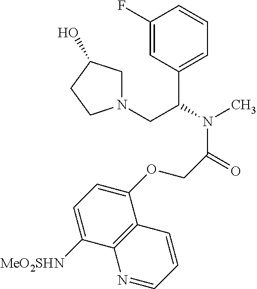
C1(F)=CC(C(N(C)C(=O)COC2=CC=C([MeO2SHN])C3=C2C=CC=N3)CN2CC(O)CC2)=CC=C1
